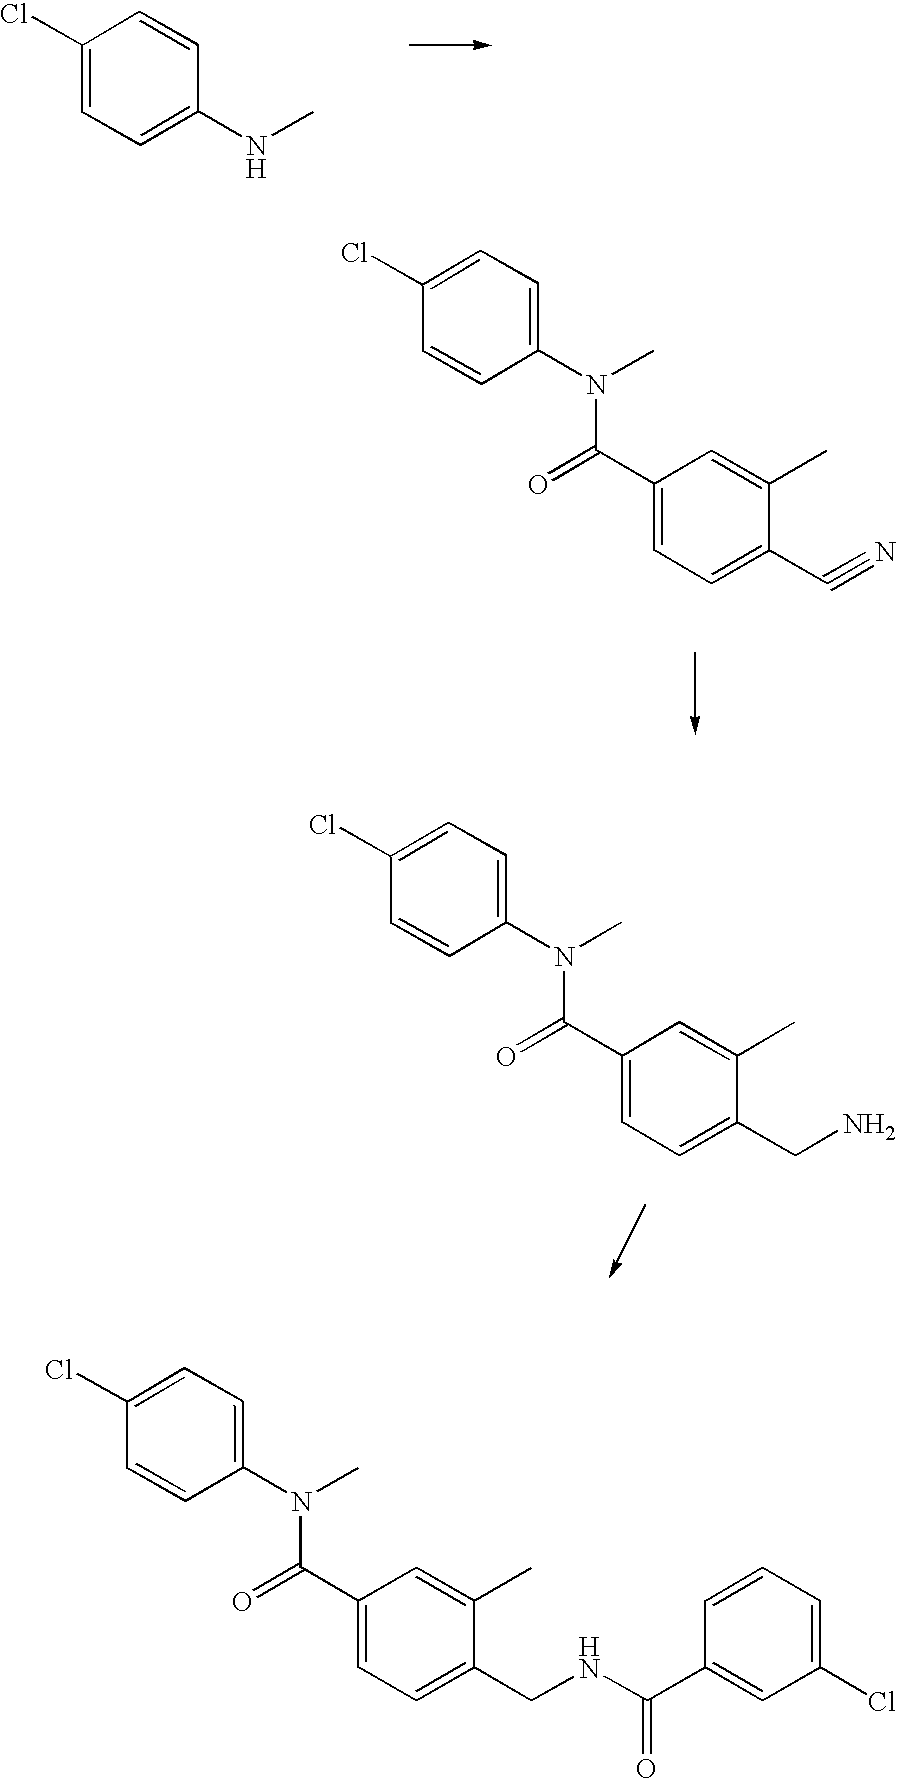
C1=CC(Cl)=CC=C1NC.C(=O)(C1=CC=C(C#N)C(C)=C1)N(C1=CC=C(Cl)C=C1)C.C(=O)(C1=CC=C(CN)C(C)=C1)N(C1=CC=C(Cl)C=C1)C.C(=O)(C1=CC=C(CNC(C2=CC(Cl)=CC=C2)=O)C(C)=C1)N(C1=CC=C(Cl)C=C1)C
